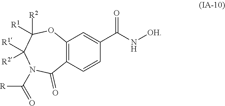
C12=C(C=CC(C(N[OH])=O)=C1)C(=O)N(C([R])=O)C([R2])([R1])C([R1])([R2])O2
